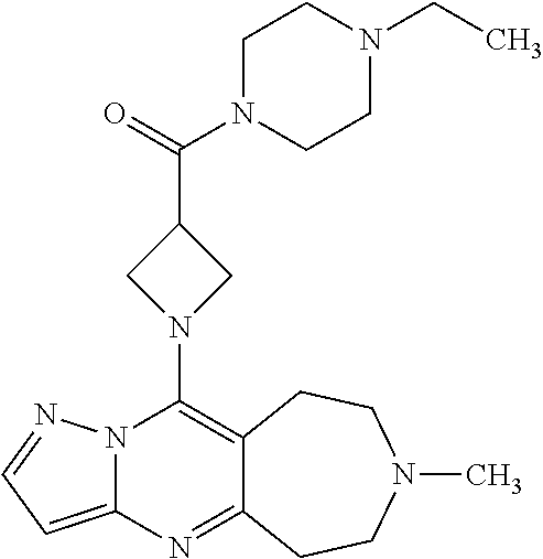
N12C(=CC=N1)N=C1C(=C2N2CC(C(=O)N3CCN(CC)CC3)C2)CCN(C)CC1
